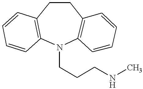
C(N1C2=C(CCC3=C1C=CC=C3)C=CC=C2)CCNC
